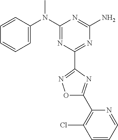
C1=CC(N(C2=NC(C3=NOC(C4=C(Cl)C=CC=N4)=N3)=NC(N)=N2)C)=CC=C1
